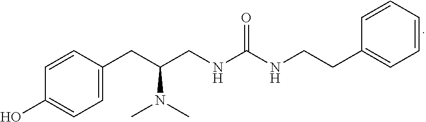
C(CC1=CC=CC=C1)NC(NCC(CC1=CC=C(O)C=C1)N(C)C)=O
